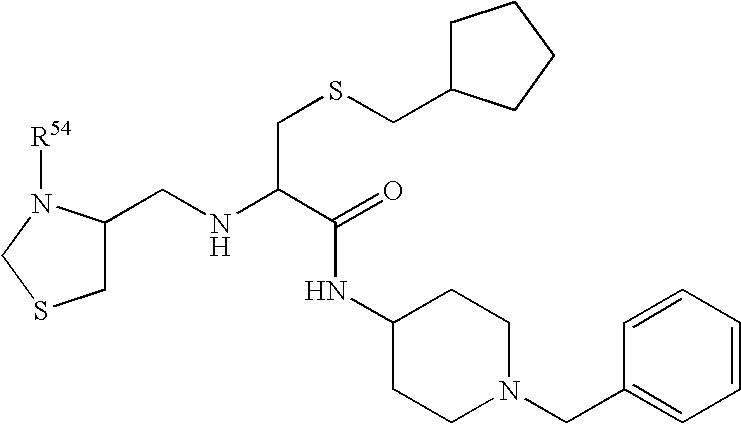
C1C(CNC(C(NC2CCN(CC3=CC=CC=C3)CC2)=O)CSCC2CCCC2)N([R54])CS1
